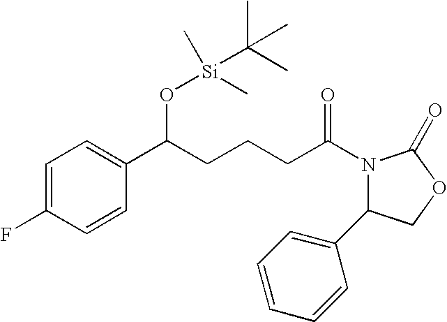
C1=C(F)C=CC(C(CCCC(N2C(C3=CC=CC=C3)COC2=O)=O)O[Si](C)(C(C)(C)C)C)=C1
